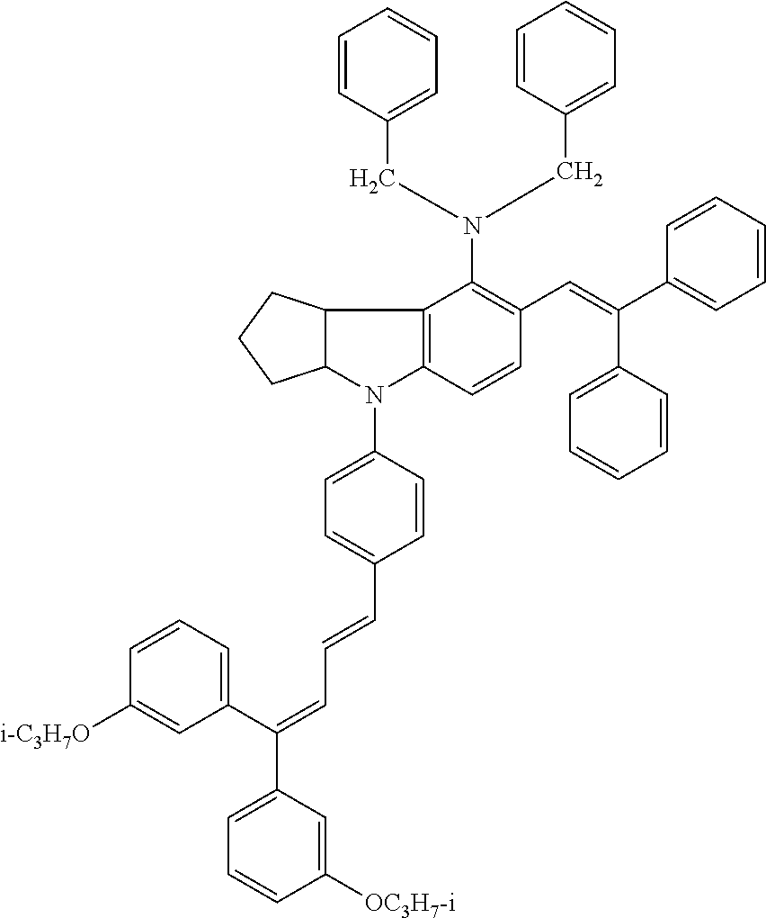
C12C(N(C3=CC=C(C=CC=C(C4=CC=CC([OC3H7-i])=C4)C4=CC=CC([i-C3H7O])=C4)C=C3)C3=C1C(N(CC1=CC=CC=C1)CC1=CC=CC=C1)=C(C=C(C1=CC=CC=C1)C1=CC=CC=C1)C=C3)CCC2
